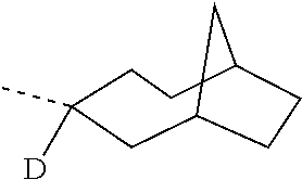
C12CC(C)([D])CCC(C1)CC2
